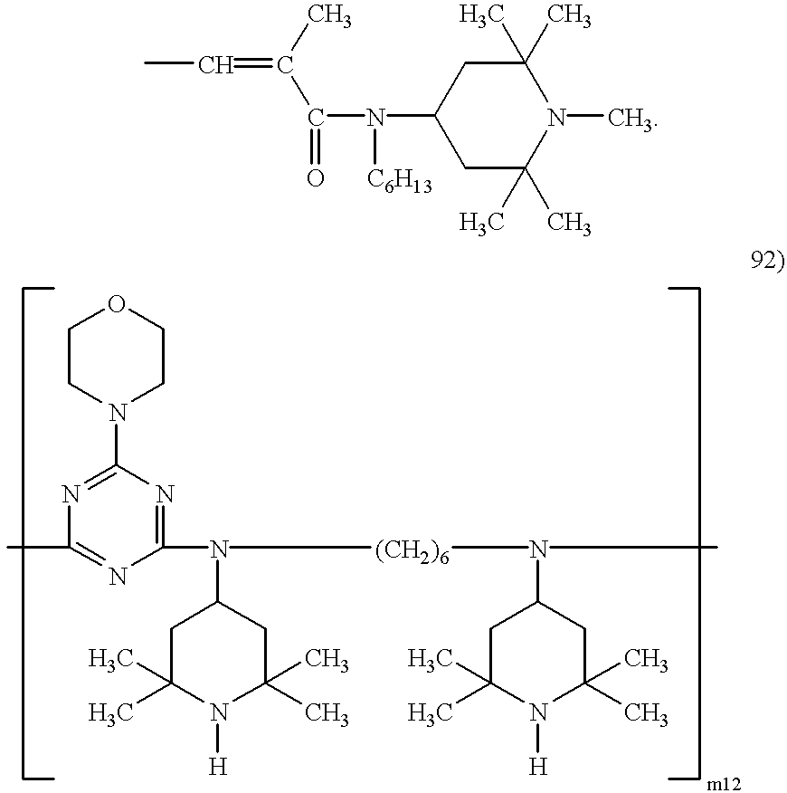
CC=C(C)C(=O)N([C6H13])C1CC(C)(C)N(C)C(C)(C)C1.C1CN(C2=NC(C)=NC(N([(CH2)6]N(C3CC(C)(C)N([H])C(C)(C)C3)C)C3CC(C)(C)N([H])C(C)(C)C3)=N2)CCO1
